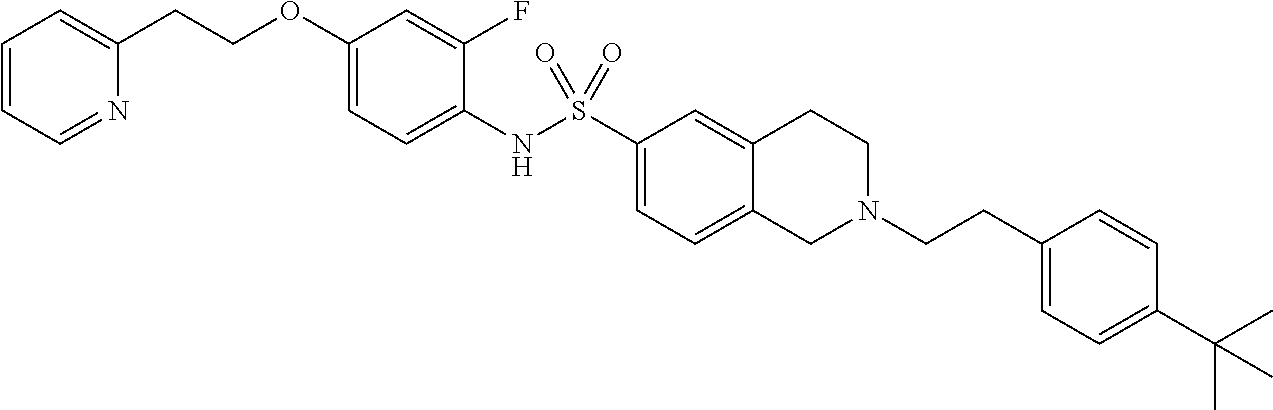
C1(OCCC2=CC=CC=N2)=CC=C(NS(C2=CC=C3C(=C2)CCN(CCC2=CC=C(C(C)(C)C)C=C2)C3)(=O)=O)C(F)=C1
